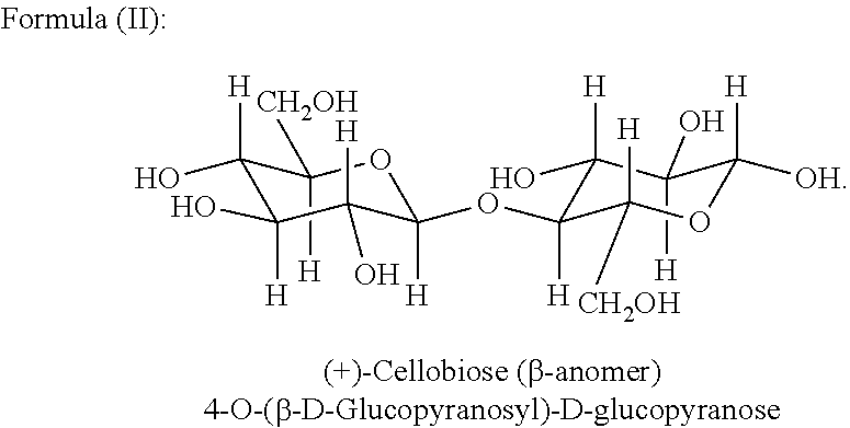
[H]C1(O)C(O)([H])C(OC2([H])C(O)([H])C(O)([H])C([H])(O)C([H])([CH2OH])O2)([H])C([CH2OH])([H])OC1([OH])[H]
